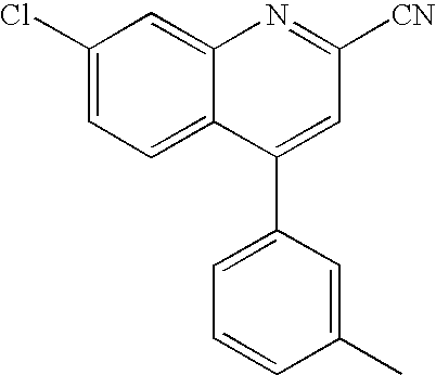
C1(Cl)=CC=C2C(=C1)N=C([CN])C=C2C1=CC=CC(C)=C1
